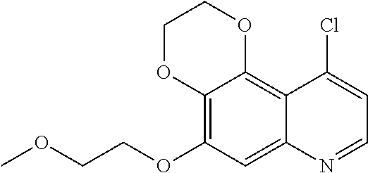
C12=C(OCCOC)C=C3C(=C1OCCO2)C(Cl)=CC=N3
